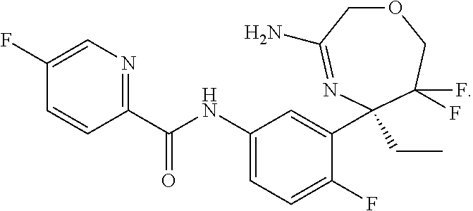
O1CC(N)=NC(CC)(C2=CC(NC(C3=NC=C(F)C=C3)=O)=CC=C2F)C(F)(F)C1
